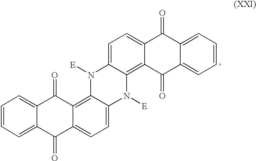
C1=C2C(=C3C(=C1)C(=O)C1=CC=CC=C1C3=O)N([E])C1=CC=C3C(=C1N2[E])C(=O)C1=CC=CC=C1C3=O
